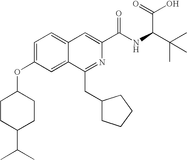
C1=C(OC2CCC(C(C)C)CC2)C=C2C(=C1)C=C(C(NC(C(C)(C)C)C(=O)O)=O)N=C2CC1CCCC1
